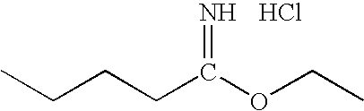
CCCCC(OCC)=N.Cl
